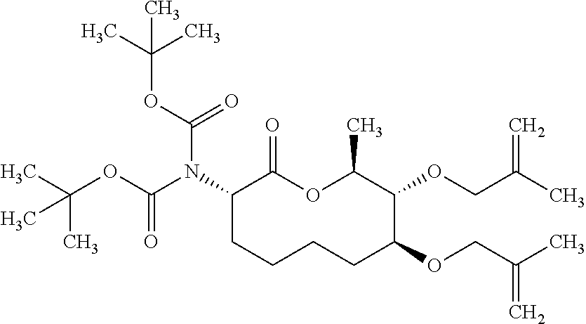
C1(N(C(OC(C)(C)C)=O)C(OC(C)(C)C)=O)CCCCC(OCC(C)=C)C(OCC(C)=C)C(C)OC1=O
